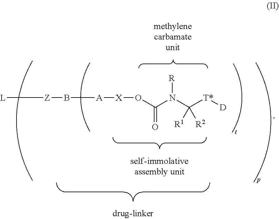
O(C(N(C([T*][D])([R1])[R2])[R])=O)[X][A]B[Z][L]
